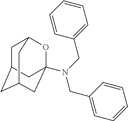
C1C2CC3CC(N(CC4=CC=CC=C4)CC4=CC=CC=C4)(OC1C3)C2
